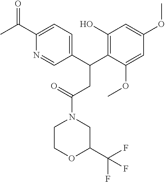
C1(C(C2=C(O)C=C(OC)C=C2OC)CC(N2CC(C(F)(F)F)OCC2)=O)=CC=C(C(=O)C)N=C1
